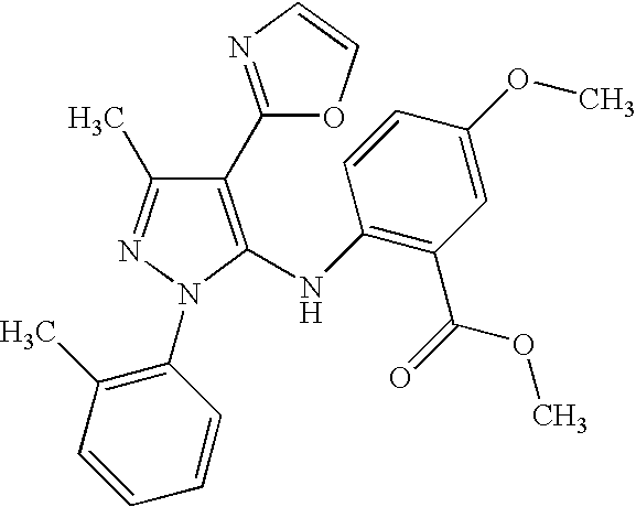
C1(C2=NC=CO2)=C(NC2=C(C(OC)=O)C=C(OC)C=C2)N(C2=C(C)C=CC=C2)N=C1C
